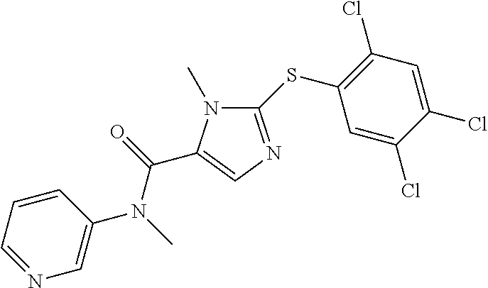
C1(SC2=C(Cl)C=C(Cl)C(Cl)=C2)=NC=C(C(=O)N(C)C2=CN=CC=C2)N1C
